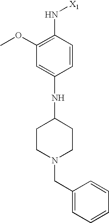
C1=C(NC2CCN(CC3=CC=CC=C3)CC2)C=CC(N[X1])=C1OC
